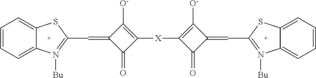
C1(C=C2C(=O)C([X]C3=C([O-])C(=CC4=N([Bu])C5=CC=CC=C5S4)C3=O)=C2[O-])=N([Bu])C2=CC=CC=C2S1
